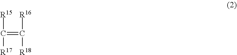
[R15]C([R17])=C([R18])[R16]
